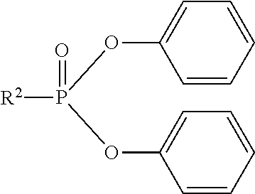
C1=CC=CC=C1OP(OC1=CC=CC=C1)([R2])=O
